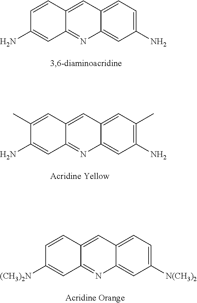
C1(N)=CC=C2C(=C1)N=C1C(=C2)C=CC(N)=C1.C1(N)=C(C)C=C2C(=C1)N=C1C(=C2)C=C(C)C(N)=C1.C1([N(CH3)2])=CC=C2C(=C1)N=C1C(=C2)C=CC([(CH3)2N])=C1
